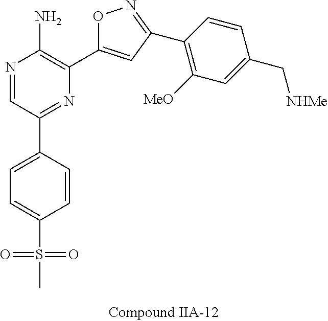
N1=CC(C2=CC=C(S(=O)(=O)C)C=C2)=NC(C2=CC(C3=C([MeO])C=C(C[NHMe])C=C3)=NO2)=C1N
